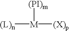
[(L)n][M]([(X)p])[(PI)m]
